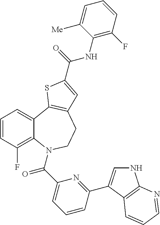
C1=CC(F)=C2C(=C1)C1=C(CCN2C(C2=CC=CC(C3=CNC4=C3C=CC=N4)=N2)=O)C=C(C(=O)NC2=C(F)C=CC=C2[Me])S1
